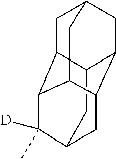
C12CC3C([D])(C)C4C1CC1CC2C(C4C1)C3
